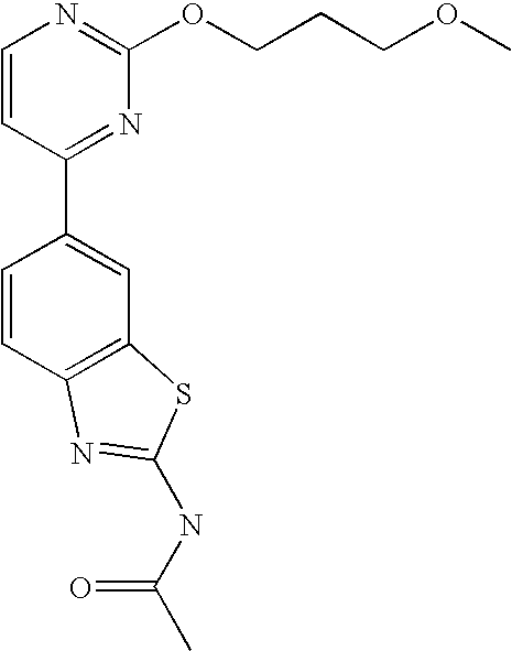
C1=CC(C2=CC3=C(C=C2)N=C(NC(C)=O)S3)=NC(OCCCOC)=N1
